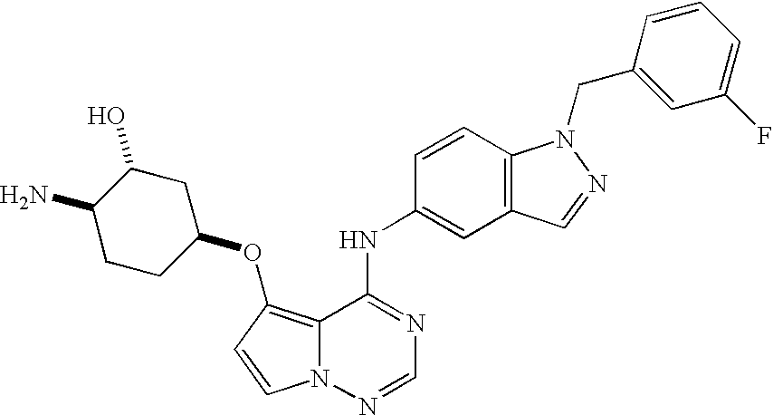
C12=C(OC3CC(O)C(N)CC3)C=CN1N=CN=C2NC1=CC2=C(C=C1)N(CC1=CC(F)=CC=C1)N=C2
